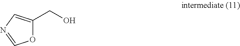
O1C(CO)=CN=C1
